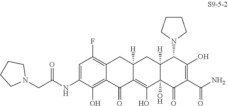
C1=C(NC(CN2CCCC2)=O)C(O)=C2C(=C1F)CC1([H])C(=C(O)C3(O)C([H])(C1)C(N1CCCC1)C(O)=C(C(=O)N)C3=O)C2=O
